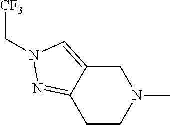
C1C2=CN(C[CF3])N=C2CCN1C
